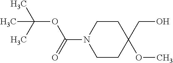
C(C1(OC)CCN(C(=O)OC(C)(C)C)CC1)O
